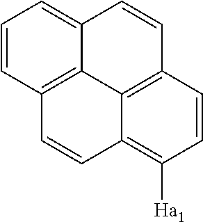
C1=CC2=C3C(=C1)C=CC1=C3C(=C([Ha1])C=C1)C=C2
